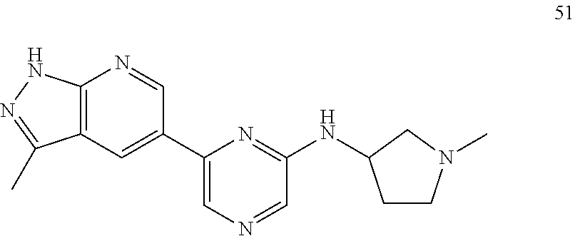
C12=C(C=C(C3=CN=CC(NC4CCN(C)C4)=N3)C=N1)C(C)=NN2
